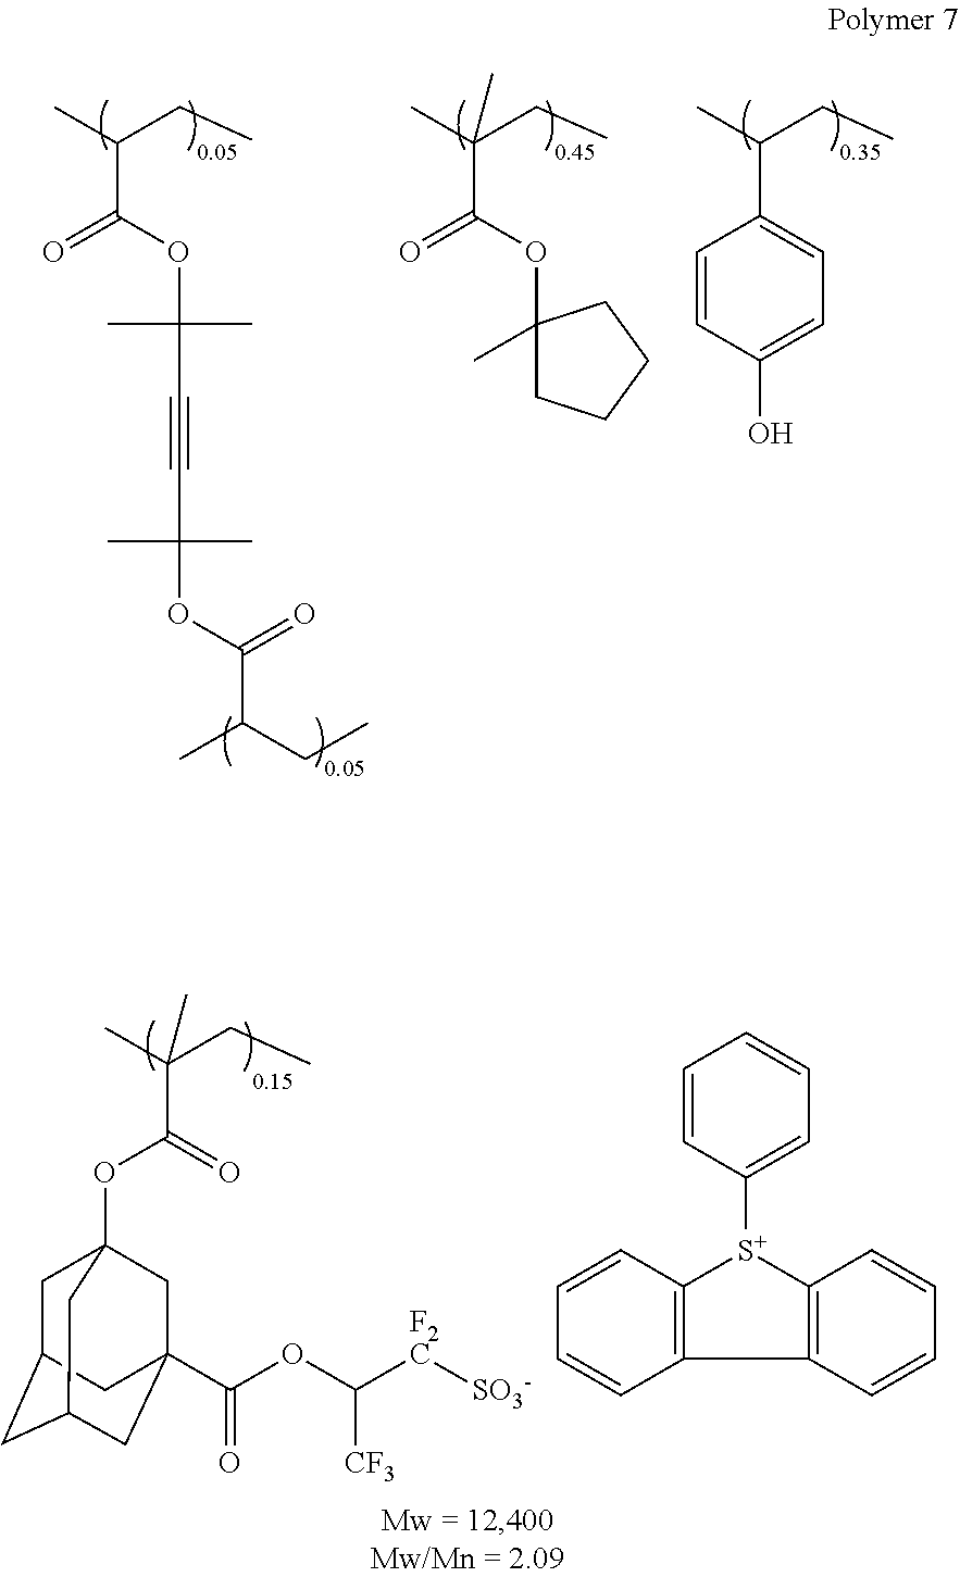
C1(C(C)CC)=CC=C(O)C=C1.C(C(C)(CC)C)(OC1(C)CCCC1)=O.C(C(C)CC)(OC(C#CC(C)(C)OC(C(CC)C)=O)(C)C)=O.C(C(C)(CC)C)(=O)OC12CC3CC(CC(C(OC([F2C][SO3-])[CF3])=O)(C1)C3)C2.C1=CC([S+]2C3=C(C4=C2C=CC=C4)C=CC=C3)=CC=C1
